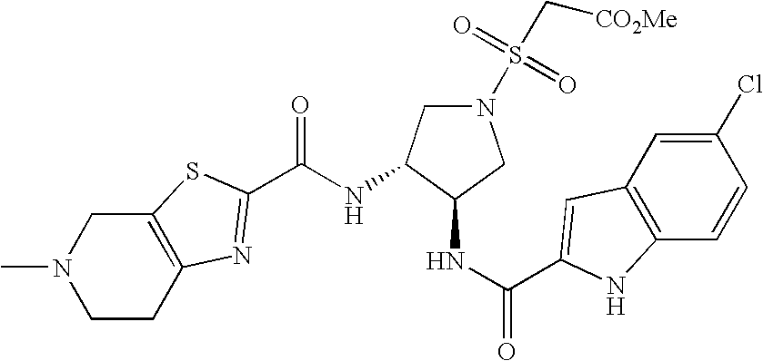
N(C(=O)C1=NC2=C(CN(C)CC2)S1)C1CN(S(C[CO2Me])(=O)=O)CC1NC(=O)C1=CC2=C(C=CC(Cl)=C2)N1
